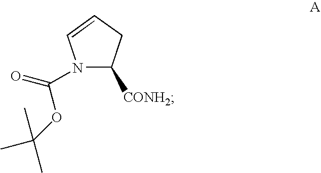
N1(C(OC(C)(C)C)=O)C([CONH2])CC=C1
